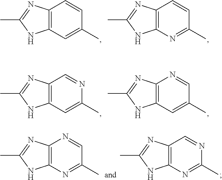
C12=C(C=C(C)C=C1)NC(C)=N2.C12=C(N=C(C)C=C1)NC(C)=N2.C12=C(C=C(C)N=C1)NC(C)=N2.C12=C(C=C(C)C=N1)NC(C)=N2.C12=C(N=C(C)C=N1)NC(C)=N2.C12=C(N=C(C)N=C1)NC(C)=N2
